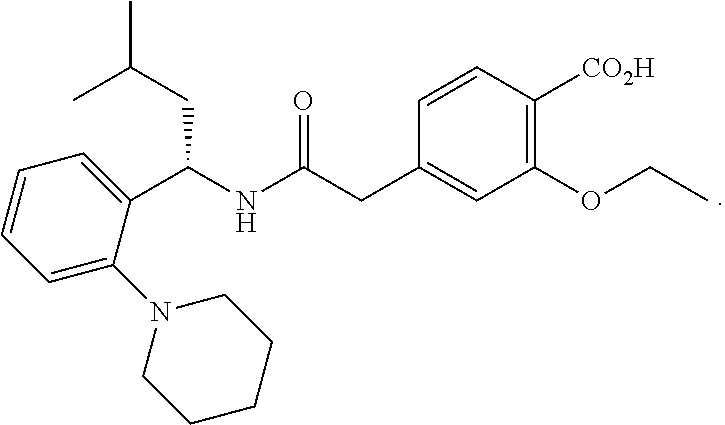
C1=CC(CC(NC(CC(C)C)C2=CC=CC=C2N2CCCCC2)=O)=CC(OCC)=C1[CO2H]
